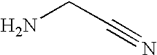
NCC#N
